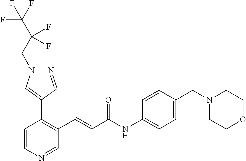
C1=CN=CC(C=CC(=O)NC2=CC=C(CN3CCOCC3)C=C2)=C1C1=CN(CC(C(F)(F)F)(F)F)N=C1
